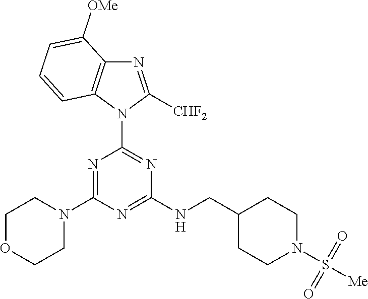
N1=C([CHF2])N(C2=NC(NCC3CCN(S([Me])(=O)=O)CC3)=NC(N3CCOCC3)=N2)C2=C1C([OMe])=CC=C2
